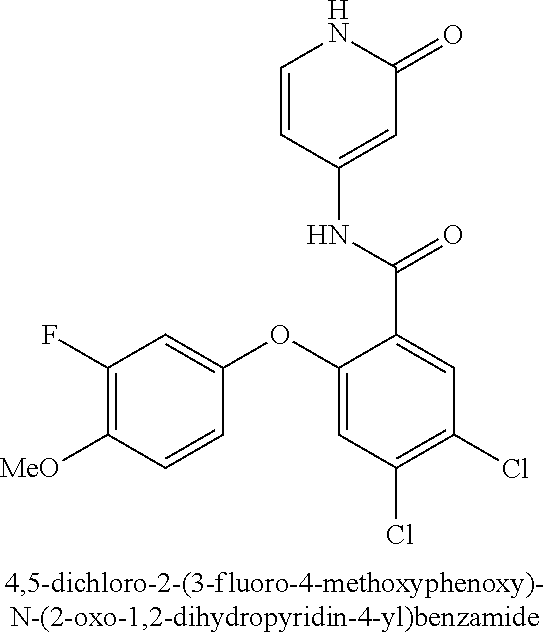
C1(F)=C([MeO])C=CC(OC2=CC(Cl)=C(Cl)C=C2C(=O)NC2=CC(=O)NC=C2)=C1
